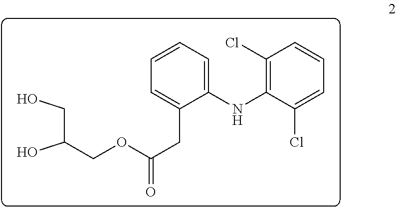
C(CO)(O)COC(CC1=CC=CC=C1NC1=C(Cl)C=CC=C1Cl)=O
